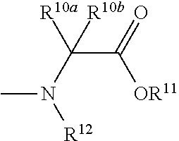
C(C(=O)[OR11])(N(C)[R12])([R10a])[R10b]
